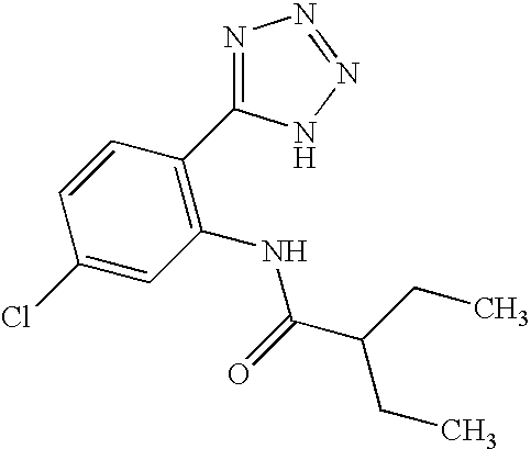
C1=CC(C2=NN=NN2)=C(NC(C(CC)CC)=O)C=C1Cl
